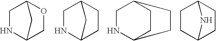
C1NC2COC1C2.C1NC2CCC1C2.C1NC2CCC1CC2.C1CC2CCC1N2
